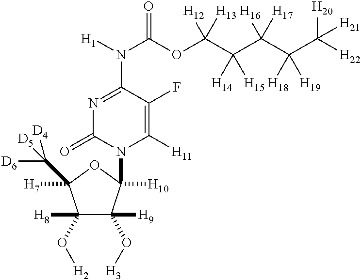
N1=C(N([H1])C(OC(C(C(C(C([H22])([H20])[H21])([H18])[H19])([H16])[H17])([H14])[H15])([H12])[H13])=O)C(F)=C([H11])N(C2([H10])C([H9])(O[H3])C([H8])(O[H2])C([H7])(C([D5])([D6])[D4])O2)C1=O
